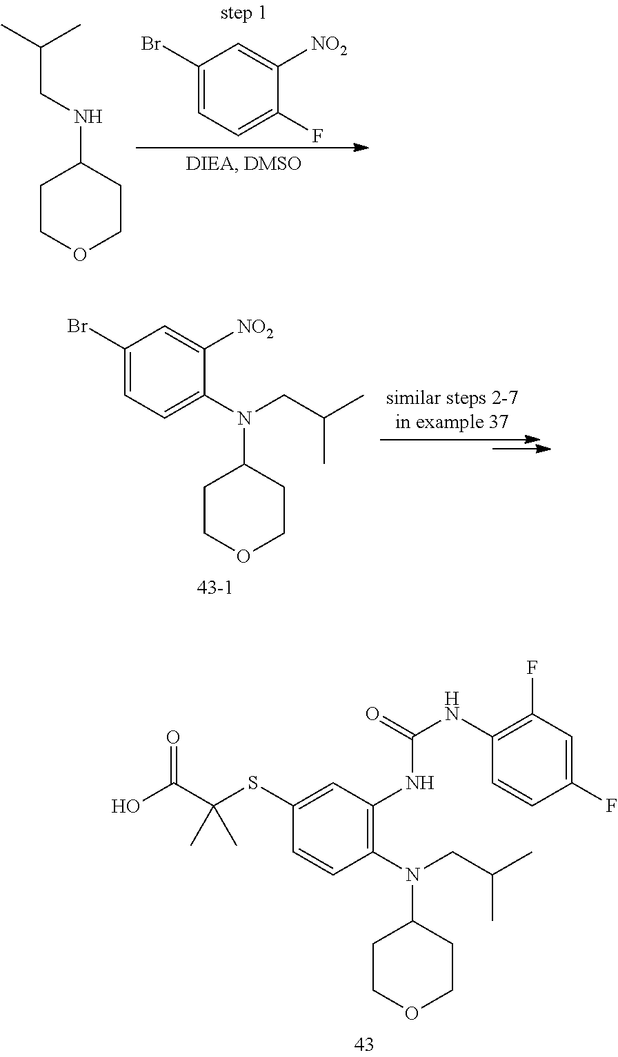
C1COCCC1NCC(C)C.C1(Br)=CC=C(F)C([NO2])=C1.C1COCCC1N(C1=CC=C(Br)C=C1[NO2])CC(C)C.C1COCCC1N(C1=C(NC(NC2=C(F)C=C(F)C=C2)=O)C=C(SC(C(O)=O)(C)C)C=C1)CC(C)C
